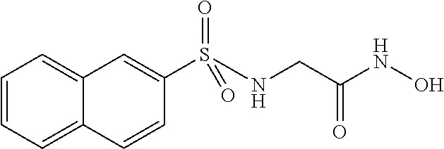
N(CC(NO)=O)S(C1=CC2=CC=CC=C2C=C1)(=O)=O
